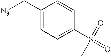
C1=C(S(=O)(=O)C)C=CC(C[N3])=C1
